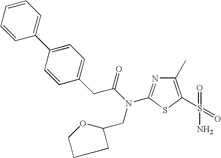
C1(C)=C(S(=O)(=O)N)SC(N(C(CC2=CC=C(C3=CC=CC=C3)C=C2)=O)CC2OCCC2)=N1
